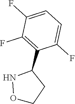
O1NC(C2=C(F)C(F)=CC=C2F)CC1
